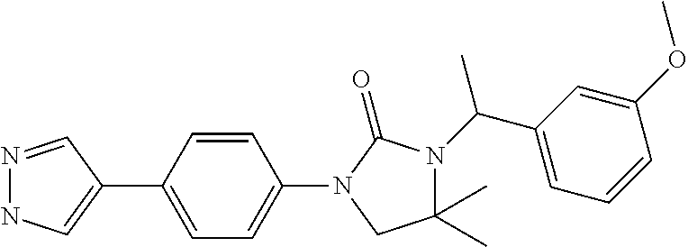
N1=CC(C2=CC=C(N3C(=O)N(C(C4=CC=CC(OC)=C4)C)C(C)(C)C3)C=C2)=CN1
